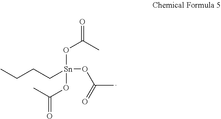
CCCC[Sn](OC(=O)C)(OC(C)=O)OC(=O)C
